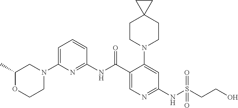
C1(NC(C2=CN=C(NS(CCO)(=O)=O)C=C2N2CCC3(CC2)CC3)=O)=NC(N2CC(C)OCC2)=CC=C1
